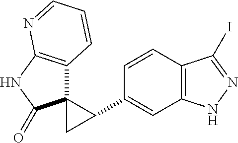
C1(C2C3(C2)C2=C(NC3=O)N=CC=C2)=CC2=C(C=C1)C(I)=NN2
